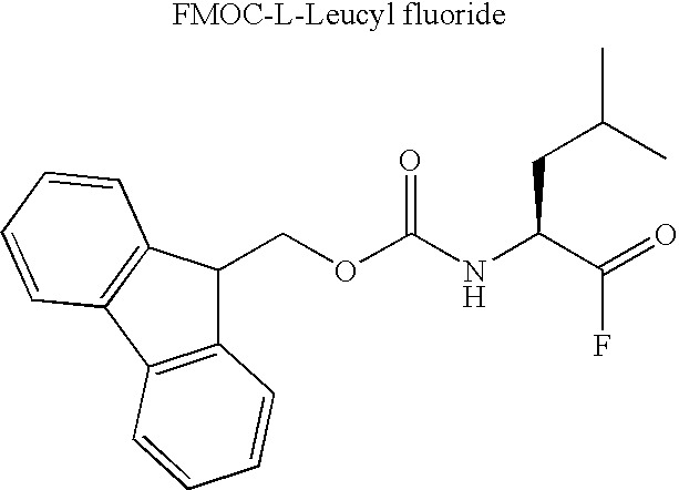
C1(COC(NC(C(=O)F)CC(C)C)=O)C2=C(C3=C1C=CC=C3)C=CC=C2.[FMOC-L-Leucyl fluoride]
